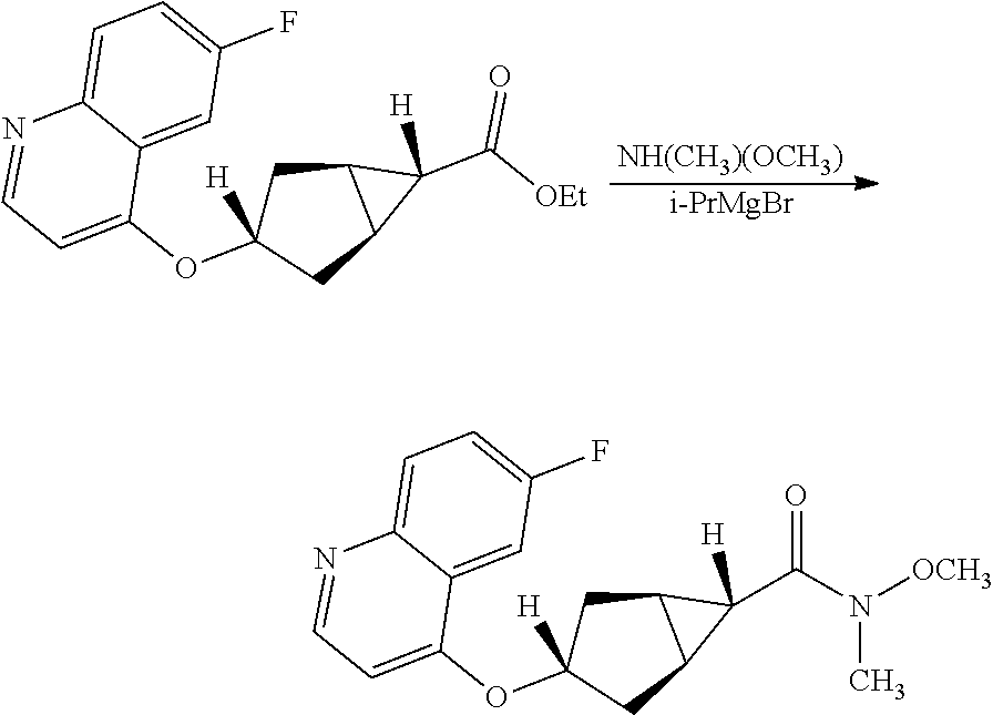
[NH(CH3)(OCH3)].[i-PrMgBr].C1(OC2([H])CC3C(C2)C3(C([OEt])=O)[H])=CC=NC2=CC=C(F)C=C12.C1(OC2([H])CC3C(C2)C3([H])C(N([OCH3])C)=O)=CC=NC2=CC=C(F)C=C12
